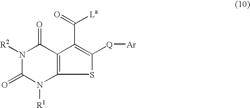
N1([R2])C(=O)N([R1])C2=C(C1=O)C(C(=O)[La])=C([Q][Ar])S2
